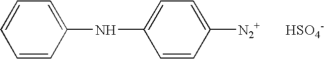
C1=CC=CC(NC2=CC=C([N2+])C=C2)=C1.[HSO4-]
